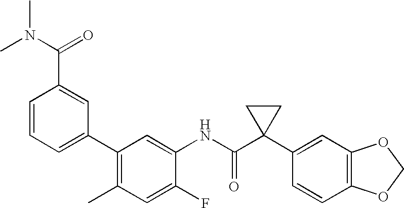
C1(C2=C(C)C=C(F)C(NC(C3(C4=CC5=C(C=C4)OCO5)CC3)=O)=C2)=CC=CC(C(=O)N(C)C)=C1
